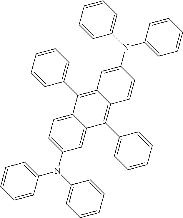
C1=CC=CC(N(C2=CC=CC=C2)C2=CC3=C(C4=CC=CC=C4)C4=CC=C(N(C5=CC=CC=C5)C5=CC=CC=C5)C=C4C(C4=CC=CC=C4)=C3C=C2)=C1
